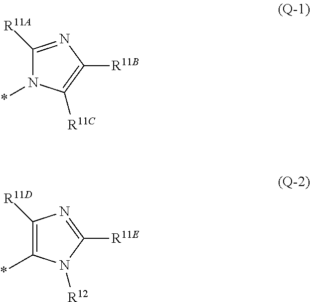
C1([R11A])=NC([R11B])=C([R11C])N1*.C1([R11D])=C(*)N([R12])C([R11E])=N1
